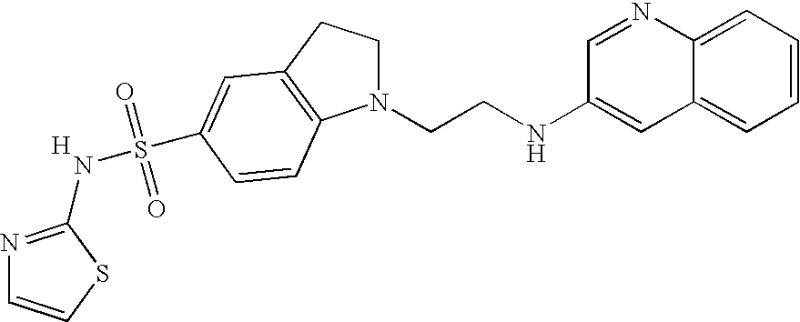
N1=C(NS(=O)(=O)C2=CC3=C(N(CCNC4=CC5=CC=CC=C5N=C4)CC3)C=C2)SC=C1.[H]
